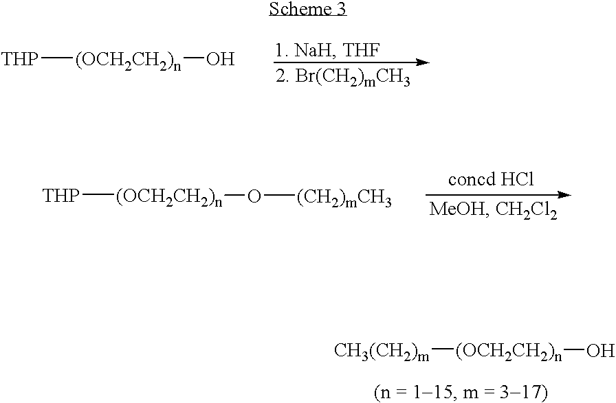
[THP][(OCH2CH2)n]O.[THP][(OCH2CH2)n]O[(CH2)mCH3].[(OCH2CH2)n](O)[CH3(CH2)m]
